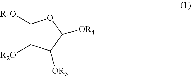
C1([R1O])C([R2O])C([OR3])C([OR4])O1
